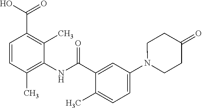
C1=CC(C)=C(NC(=O)C2=CC(N3CCC(=O)CC3)=CC=C2C)C(C)=C1C(O)=O
